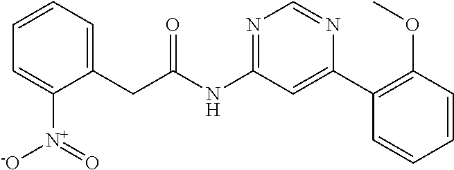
C(NC1=NC=NC(C2=C(OC)C=CC=C2)=C1)(=O)CC1=CC=CC=C1[N+]([-O])=O
